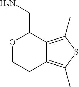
O1CCC2=C(C)SC(C)=C2C1CN
